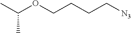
CC(OCCCC[N3])C
